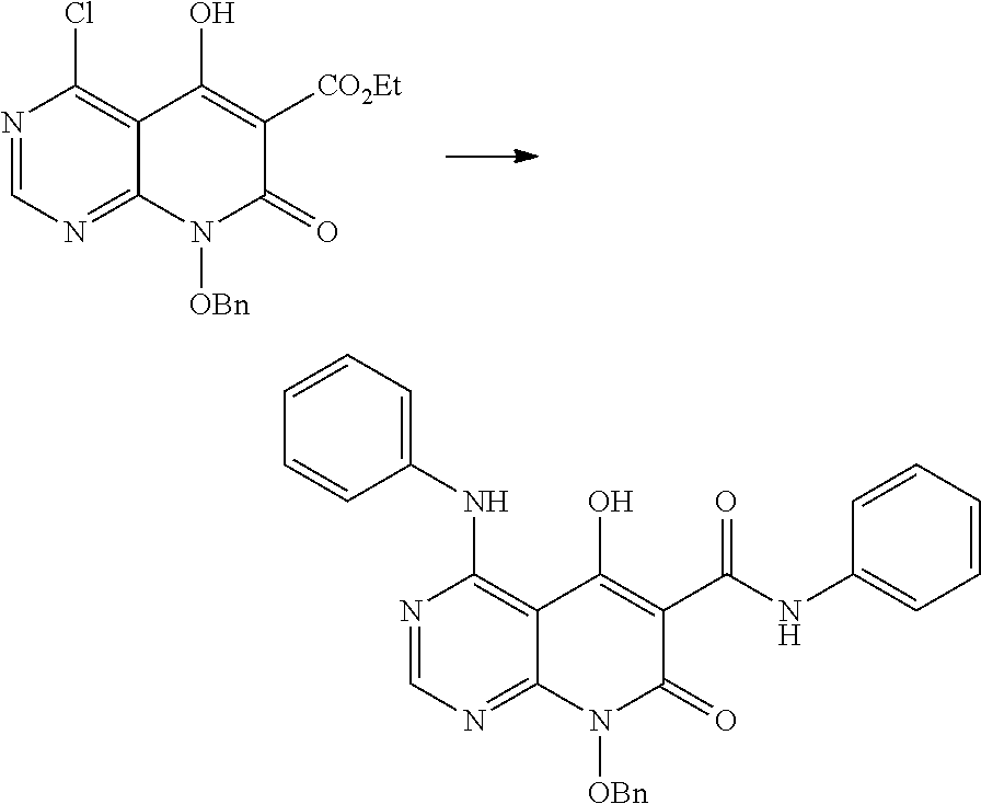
N1=CN=C2C(=C1Cl)C(O)=C([CO2Et])C(=O)N2[OBn].N1=CN=C2C(=C1NC1=CC=CC=C1)C(O)=C(C(NC1=CC=CC=C1)=O)C(=O)N2[OBn]
